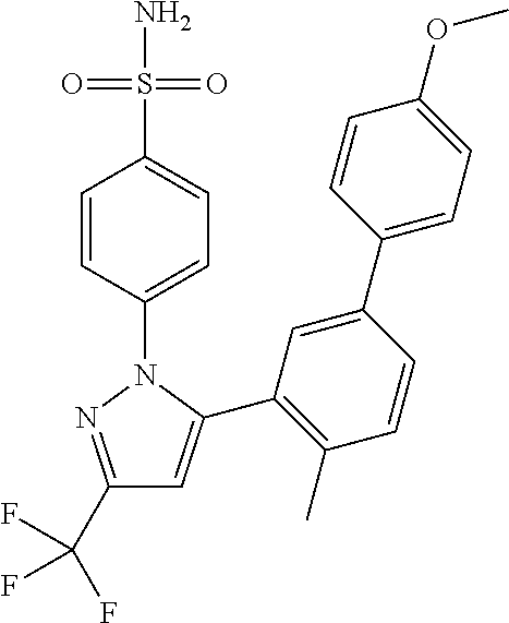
C1(C(F)(F)F)=NN(C2=CC=C(S(N)(=O)=O)C=C2)C(C2=C(C)C=CC(C3=CC=C(OC)C=C3)=C2)=C1
